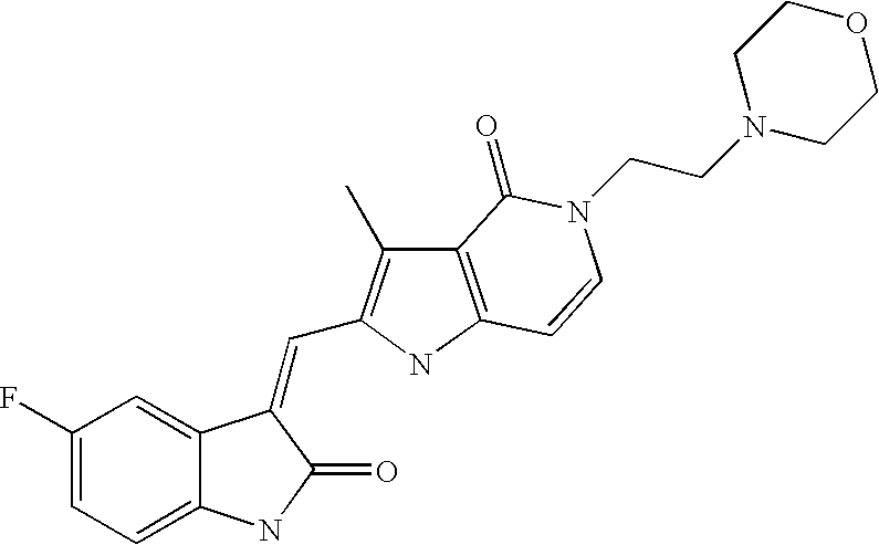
C1=C(F)C=C2C(=C1)NC(=O)C2=CC1=C(C)C2=C(N1)C=CN(CCN1CCOCC1)C2=O
